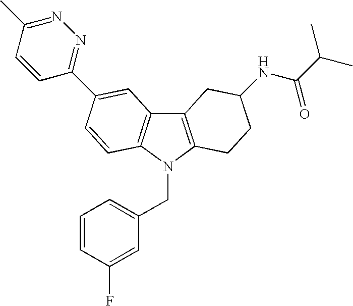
C1=CC(F)=CC(CN2C3=C(C4=C2C=CC(C2=NN=C(C)C=C2)=C4)CC(NC(=O)C(C)C)CC3)=C1
